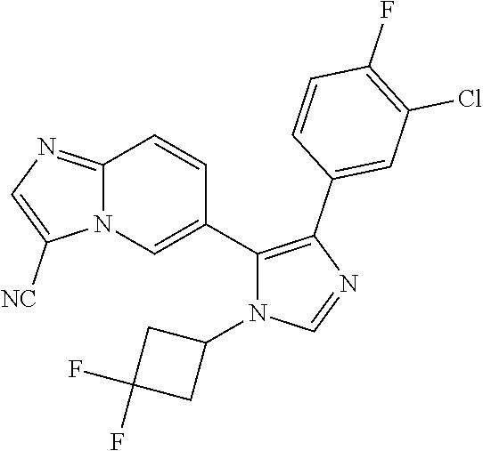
C12=NC=C([NC])N1C=C(C1=C(C3=CC(Cl)=C(F)C=C3)N=CN1C1CC(F)(F)C1)C=C2
